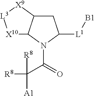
C1C2C(N(C(C([A1])([R8])[R8])=O)C1[L1][B1])[X10][L3][X9]2
